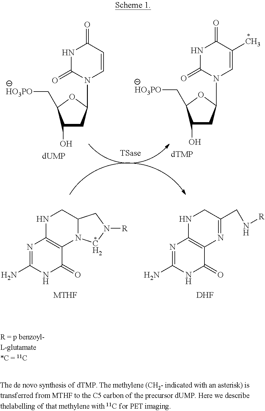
N1=C(N)NC(=O)C2=C1NCC1N2CN([R])C1.[MTHF].N1=C(N)NC(=O)C2=C1NCC(CN[R])=N2.[DHF].C1(O)CC(N2C=C(C)C(=O)NC2=O)OC1C[HO3PO].C1(O)CC(N2C=CC(=O)NC2=O)OC1C[HO3PO]
